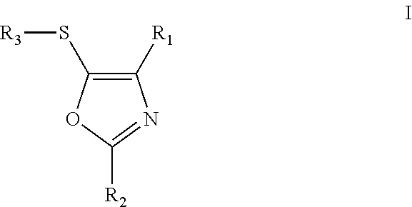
C1([R1])=C(S[R3])OC([R2])=N1
